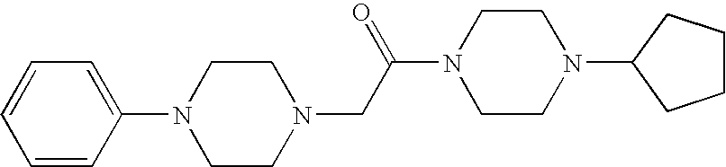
C1=CC(N2CCN(CC(N3CCN(C4CCCC4)CC3)=O)CC2)=CC=C1
